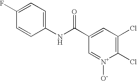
C1=CC(NC(C2=CC(Cl)=C(Cl)[N+]([O-])=C2)=O)=CC=C1F
